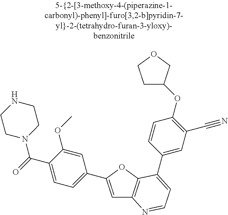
C1=C(C2=CC=C(C(=O)N3CCNCC3)C(OC)=C2)OC2=C1N=CC=C2C1=CC(C#N)=C(OC2CCOC2)C=C1
